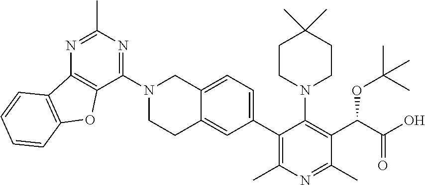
N1=C(C)N=C(N2CCC3=CC(C4=C(C)N=C(C)C(C(OC(C)(C)C)C(=O)O)=C4N4CCC(C)(C)CC4)=CC=C3C2)C2=C1C1=C(O2)C=CC=C1
